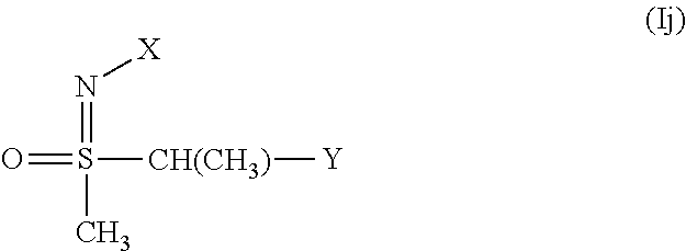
O=S(=N[X])(C)[CH(CH3)][Y]
